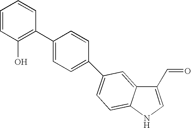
C1=CC(O)=C(C2=CC=C(C3=CC=C4C(=C3)C(C=O)=CN4)C=C2)C=C1
